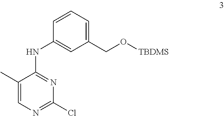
C1(C)=CN=C(Cl)N=C1NC1=CC(CO[TBDMS])=CC=C1
